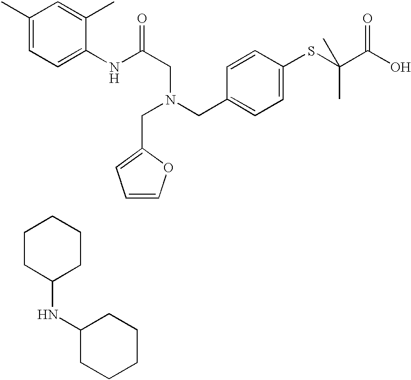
C1(C)=CC=C(NC(CN(CC2=CC=C(SC(C)(C(O)=O)C)C=C2)CC2=CC=CO2)=O)C(C)=C1.C1CC(NC2CCCCC2)CCC1
